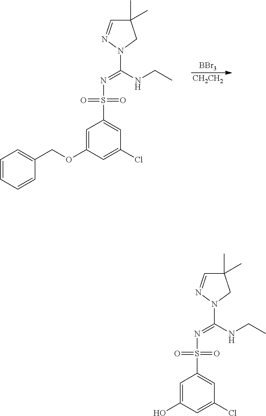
C1(C)(C)C=NN(C(=NS(=O)(=O)C2=CC(Cl)=CC(O)=C2)NCC)C1.C1(C)(C)C=NN(C(=NS(=O)(=O)C2=CC(Cl)=CC(OCC3=CC=CC=C3)=C2)NCC)C1.[CH2CH2].[BBr3]
